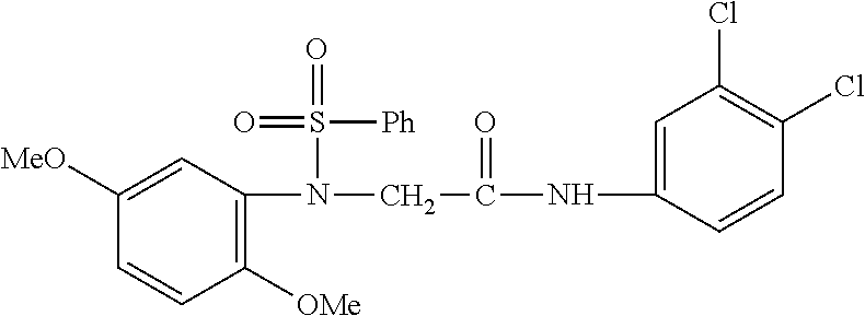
C1([OMe])=C(N(CC(NC2=CC(Cl)=C(Cl)C=C2)=O)S(=O)([Ph])=O)C=C([MeO])C=C1
